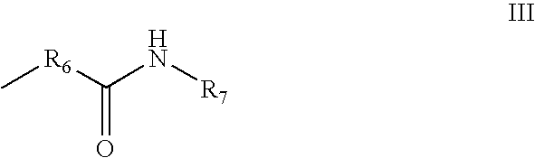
C[R6]C(N[R7])=O
